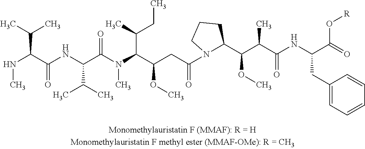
CNC(C(NC(C(N(C(C(CC(N1C(C(C(C(NC(C(=O)O[R])CC2=CC=CC=C2)=O)C)OC)CCC1)=O)OC)C(C)CC)C)=O)C(C)C)=O)C(C)C
